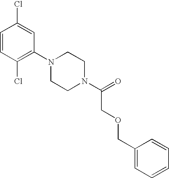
C1=CC(Cl)=C(N2CCN(C(=O)COCC3=CC=CC=C3)CC2)C=C1Cl
